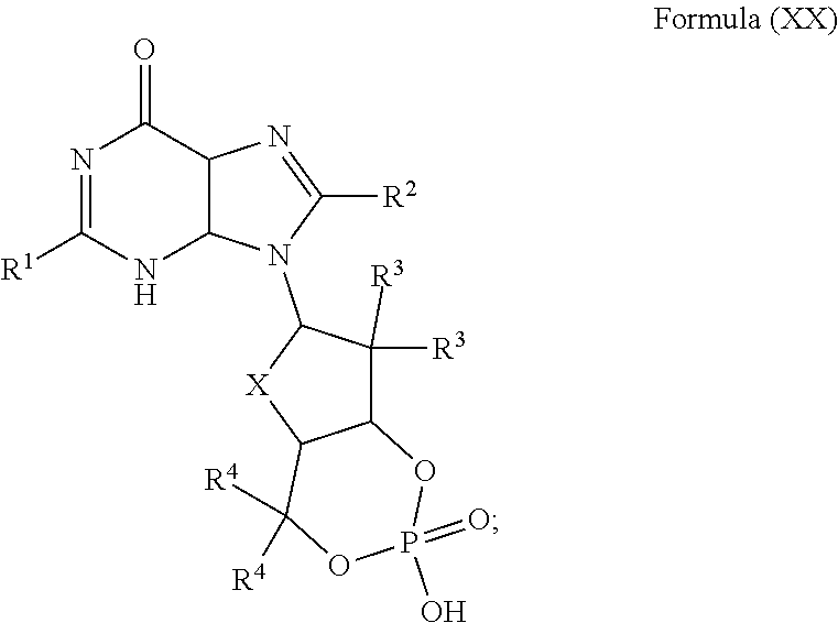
N1=C([R1])NC2C(C1=O)N=C([R2])N2C1[X]C2C(C1([R3])[R3])OP(=O)(O)OC2([R4])[R4]
